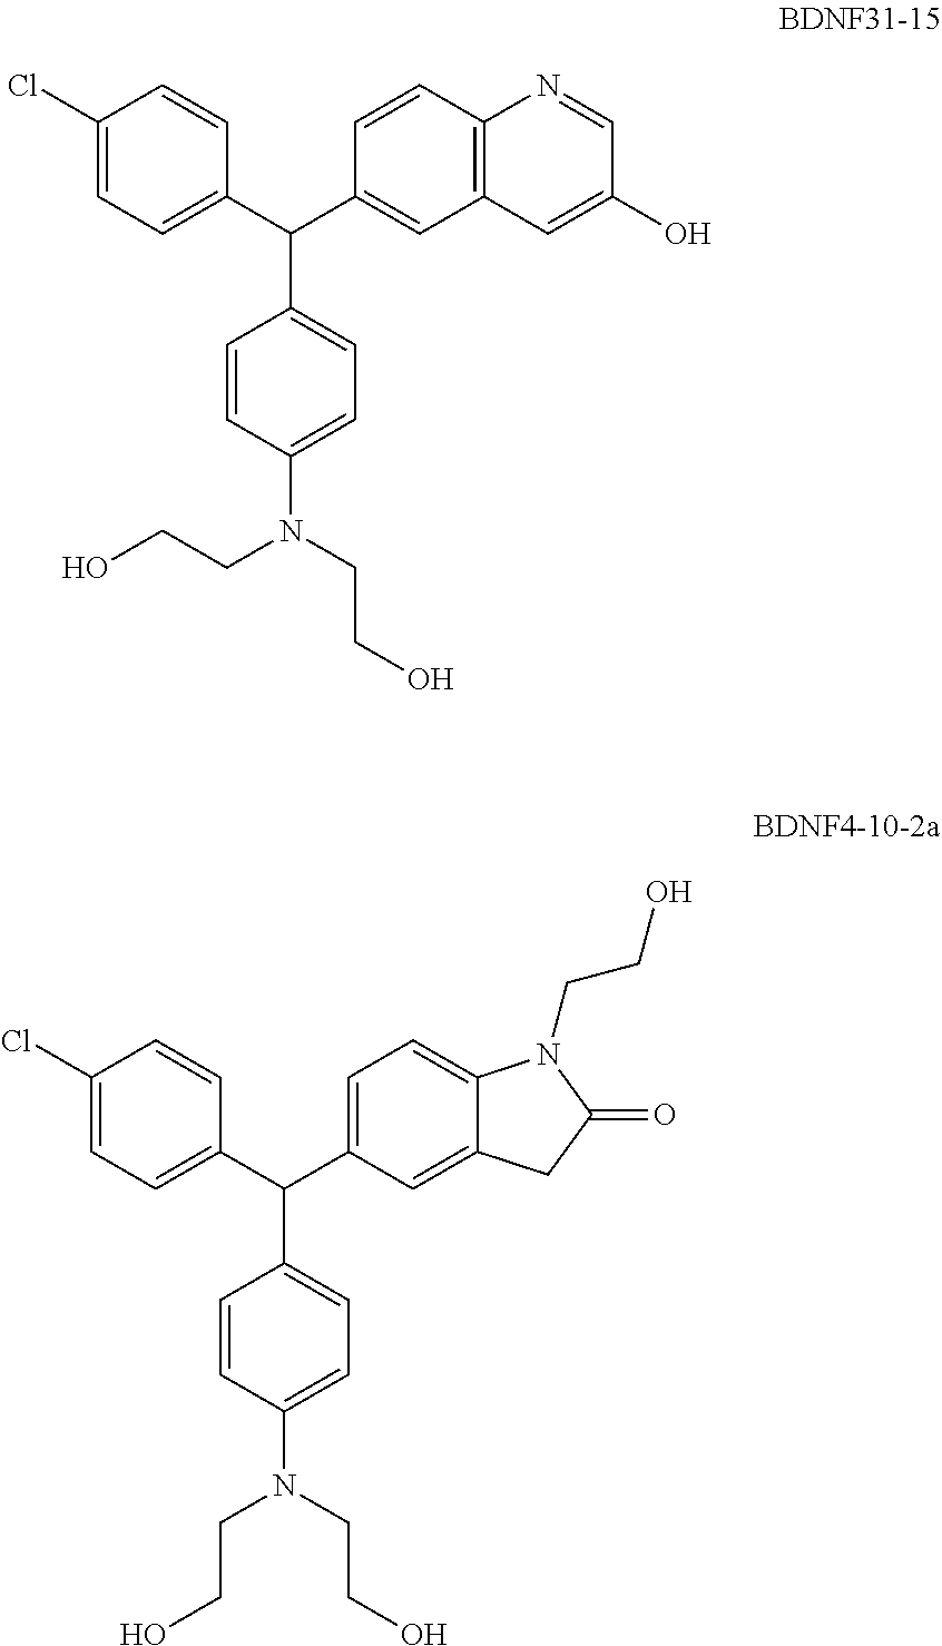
C(C1=CC=C(Cl)C=C1)(C1=CC=C(N(CCO)CCO)C=C1)C1=CC=C2C(=C1)CC(=O)N2CCO.C(C1=CC=C(Cl)C=C1)(C1=CC=C(N(CCO)CCO)C=C1)C1=CC2=C(C=C1)N=CC(O)=C2
